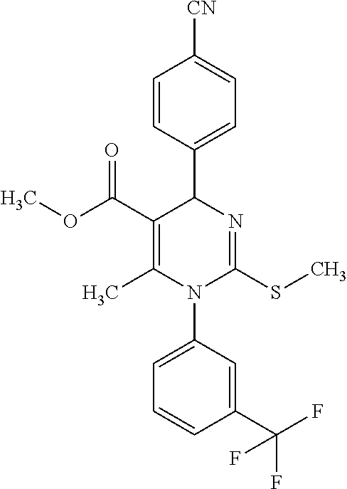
C1=CC(C2C(C(=O)OC)=C(C)N(C3=CC=CC(C(F)(F)F)=C3)C(SC)=N2)=CC=C1[CN]
